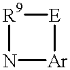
[R9]1N[Ar][E]1
